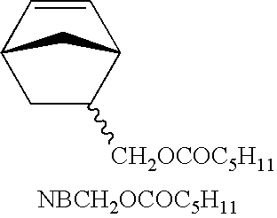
C1=CC2CC([CH2OCOC5H11])C1C2.[NBCH2OCOC5H11]
